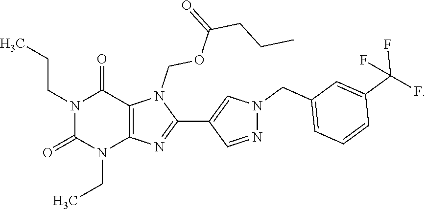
N1(CCC)C(=O)N(CC)C2=C(C1=O)N(COC(CCC)=O)C(C1=CN(CC3=CC=CC(C(F)(F)F)=C3)N=C1)=N2
